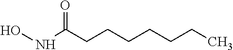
ONC(CCCCCCC)=O
